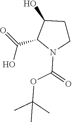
OC(C1N(C(=O)OC(C)(C)C)CCC1O)=O
